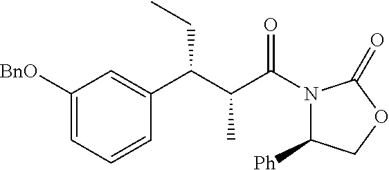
C1([BnO])=CC=CC(C(C(C(N2C([Ph])COC2=O)=O)C)CC)=C1
